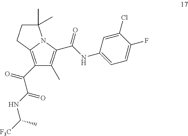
C1(C(C(NC([F3C])C)=O)=O)=C2N(C(C(NC3=CC=C(F)C(Cl)=C3)=O)=C1C)C(C)(C)CC2
